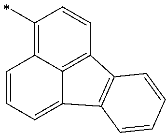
C1(C)=C2C3=C(C=C1)C1=C(C3=CC=C2)C=CC=C1
